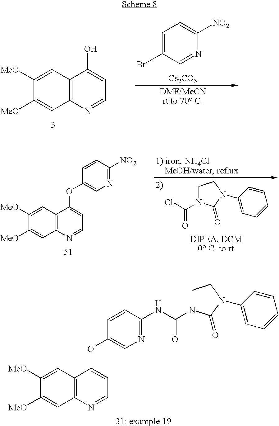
C12=C(C=C([MeO])C([MeO])=C1)C(O)=CC=N2.C1=C(Br)C=NC([NO2])=C1.[Cs2CO3].[DMF/MeCNrt to 70 C].ClC(=O)N1CCN(C2=CC=CC=C2)C1=O.C12=C(C=C([MeO])C([MeO])=C1)C(OC1=CN=C([NO2])C=C1)=CC=N2.C12=C(C=C([MeO])C([MeO])=C1)C(OC1=CN=C(NC(=O)N3CCN(C4=CC=CC=C4)C3=O)C=C1)=CC=N2
